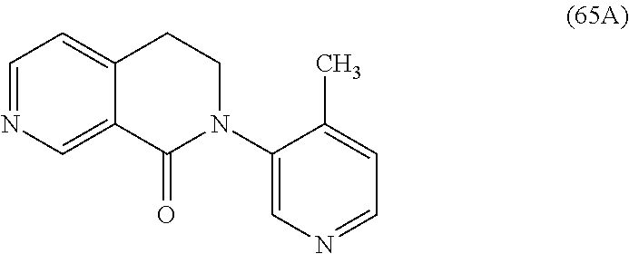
C1=NC=C2C(=C1)CCN(C1=CN=CC=C1C)C2=O
